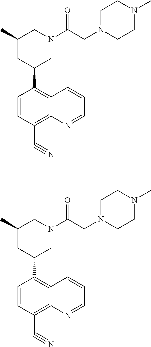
C1(C)CC(C2=C3C(=C(C#N)C=C2)N=CC=C3)CN(C(CN2CCN(C)CC2)=O)C1.C1(C)CC(C2=C3C(=C(C#N)C=C2)N=CC=C3)CN(C(CN2CCN(C)CC2)=O)C1
